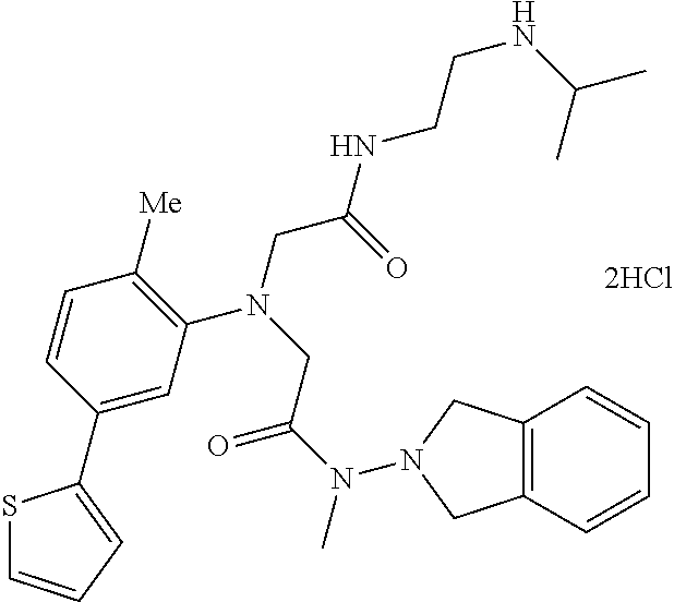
C1=CC(C2=CC=CS2)=CC(N(CC(N(C)N2CC3=C(C=CC=C3)C2)=O)CC(NCCNC(C)C)=O)=C1[Me]
